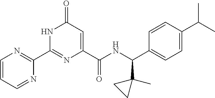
C1(C2=NC(C(NC(C3=CC=C(C(C)C)C=C3)C3(C)CC3)=O)=CC(=O)N2)=NC=CC=N1
